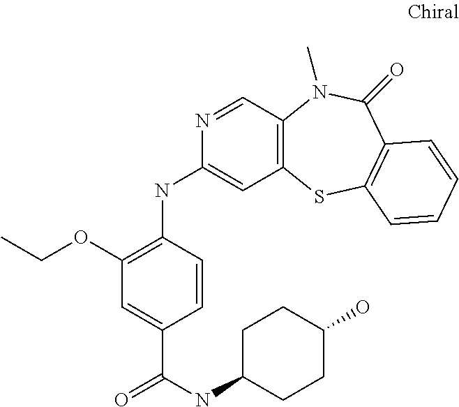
C12=C(C=NC(NC3=C(OCC)C=C(C(NC4CCC(O)CC4)=O)C=C3)=C1)N(C)C(=O)C1=C(S2)C=CC=C1
